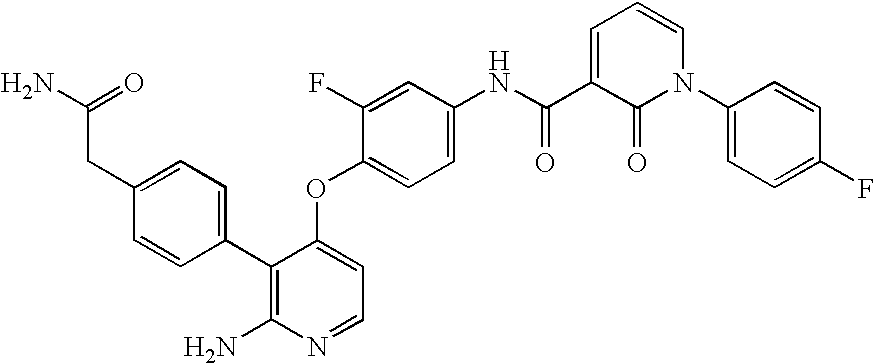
C1(C2=CC=C(CC(N)=O)C=C2)=C(N)N=CC=C1OC1=CC=C(NC(=O)C2=CC=CN(C3=CC=C(F)C=C3)C2=O)C=C1F
